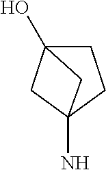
C1C2(O)CC(N)(C1)C2
